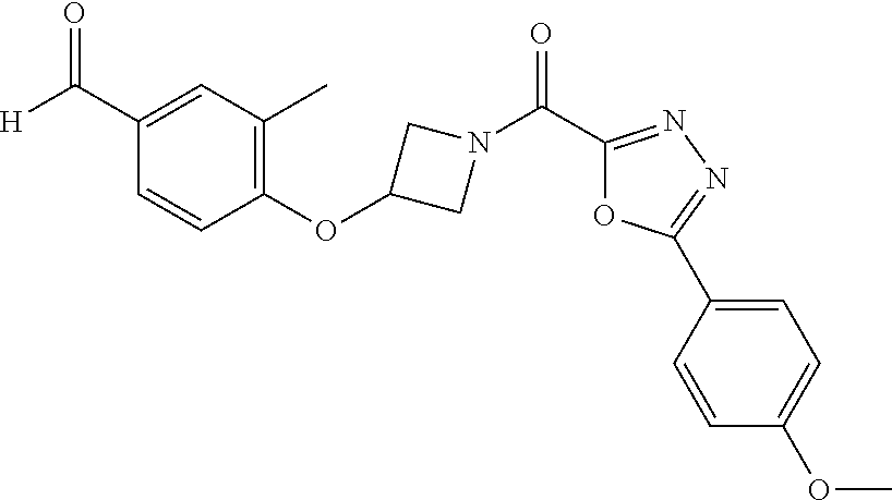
C(C1=CC(C)=C(OC2CN(C(C3=NN=C(C4=CC=C(OC)C=C4)O3)=O)C2)C=C1)([H])=O
